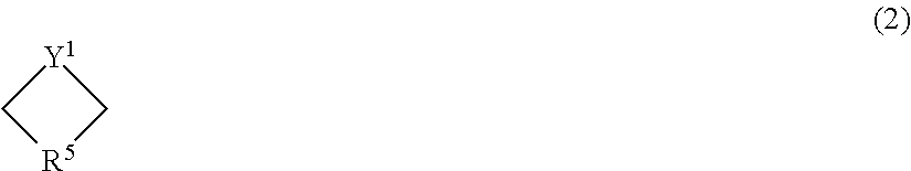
[R5]1C[Y1]C1
